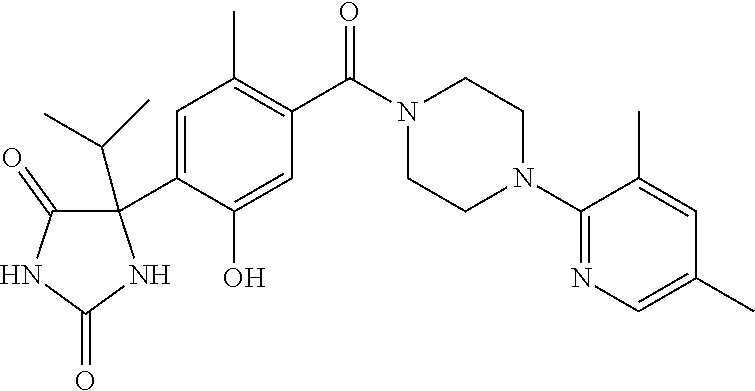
C1=C(C2(C(C)C)C(=O)NC(=O)N2)C(O)=CC(C(N2CCN(C3=NC=C(C)C=C3C)CC2)=O)=C1C
